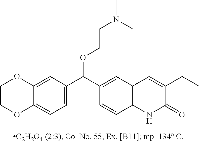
C1OC2=CC(C(C3=CC4=C(C=C3)NC(=O)C(CC)=C4)OCCN(C)C)=CC=C2OC1
